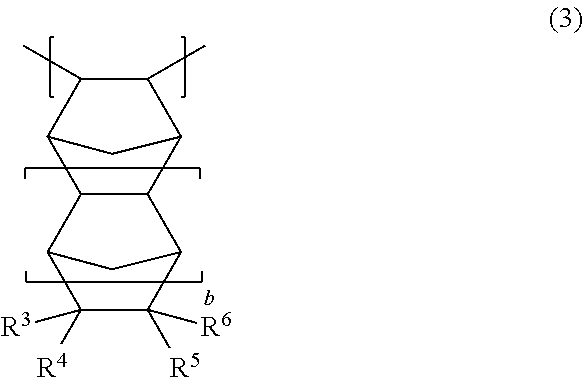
C1(C)C(C)C2C3C(C1C2)C1C([R5])([R6])C([R4])([R3])C3C1
